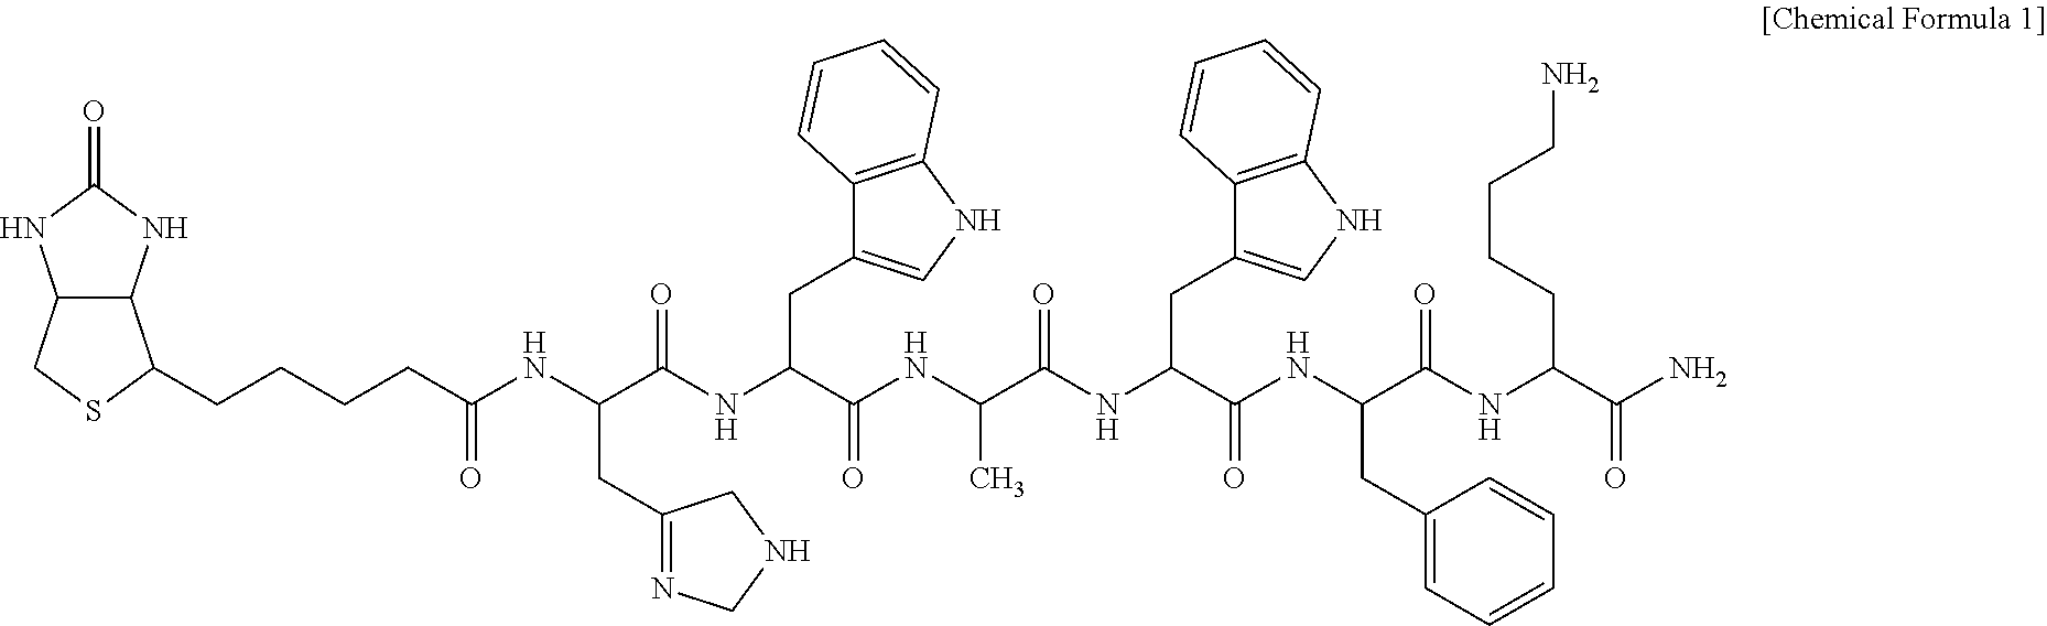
C12C(NC(=O)N1)C(CCCCC(=O)NC(CC1=NCNC1)C(NC(C(=O)NC(C)C(NC(C(=O)NC(CC1=CC=CC=C1)C(NC(C(N)=O)CCCCN)=O)CC1=CNC3=C1C=CC=C3)=O)CC1=CNC3=C1C=CC=C3)=O)SC2
